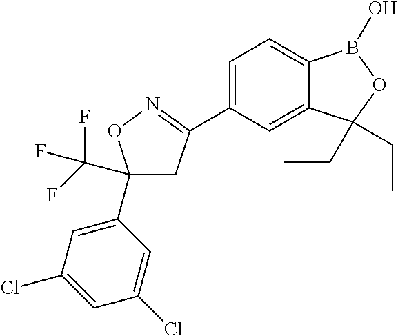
C1=C(C2=NOC(C(F)(F)F)(C3=CC(Cl)=CC(Cl)=C3)C2)C=C2C(=C1)B(O)OC2(CC)CC
